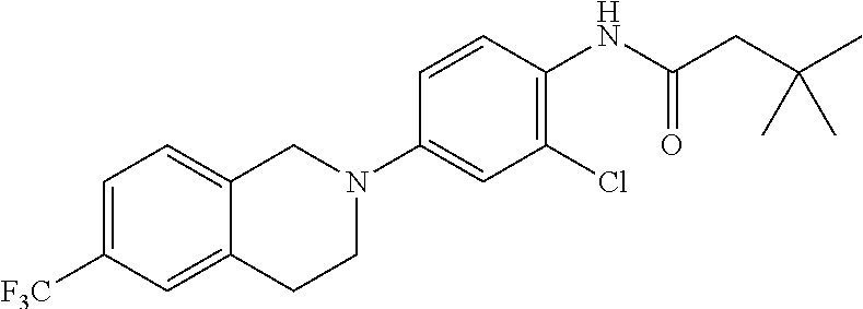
C1([F3C])=CC=C2C(=C1)CCN(C1=CC(Cl)=C(NC(CC(C)(C)C)=O)C=C1)C2
